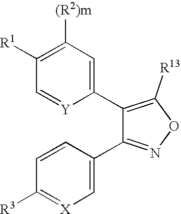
C1([(R2)m])=C([R1])C=[Y]C(C2=C([R13])ON=C2C2=C[X]=C([R3])C=C2)=C1
